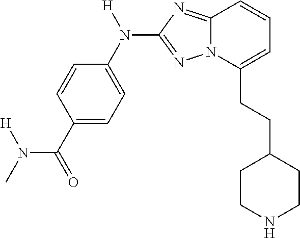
C(C1=CC=CC2=NC(N(C3=CC=C(C(=O)N([H])C)C=C3)[H])=NN12)CC1CCNCC1
